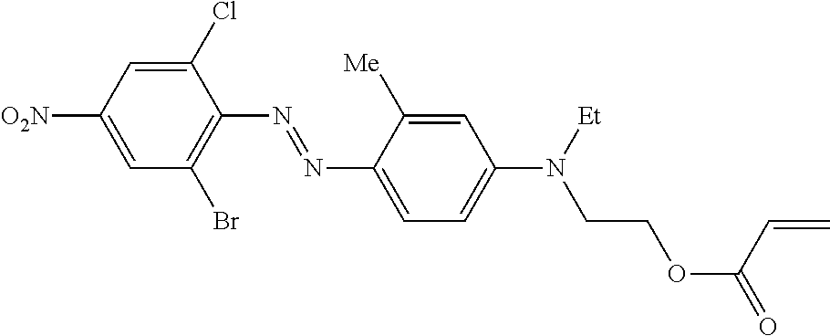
C1=C([O2N])C=C(Cl)C(N=NC2=CC=C(N(CCOC(=O)C=C)[Et])C=C2[Me])=C1Br
